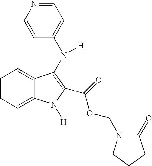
C1=CC=C2C(=C1)C(N(C1=CC=NC=C1)[H])=C(C(OCN1C(=O)CCC1)=O)N2[H]
